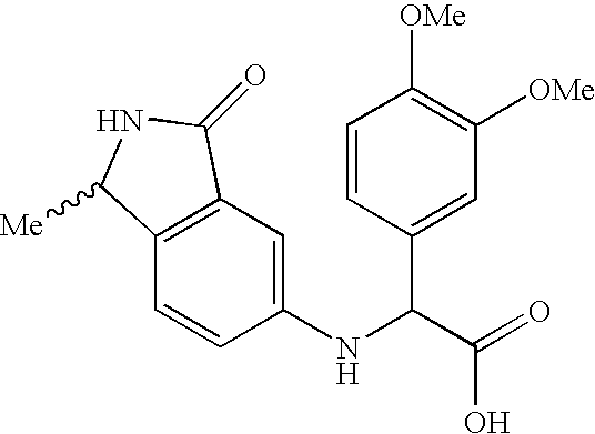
C1(NC(C(=O)O)C2=CC([OMe])=C([OMe])C=C2)=CC2=C(C=C1)C([Me])NC2=O
